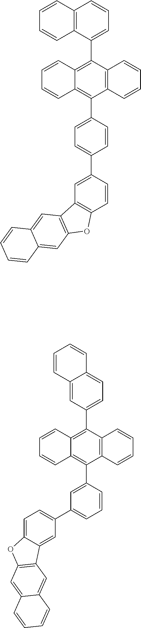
C1(C2=C3C(=C(C4=CC=CC5=C4C=CC=C5)C4=C2C=CC=C4)C=CC=C3)=CC=C(C2=CC3=C(C=C2)OC2=C3C=C3C(=C2)C=CC=C3)C=C1.C1(C2=C3C(=C(C4=CC=C5C(=C4)C=CC=C5)C4=C2C=CC=C4)C=CC=C3)=CC(C2=CC=C3C(=C2)C2=C(O3)C=C3C(=C2)C=CC=C3)=CC=C1
